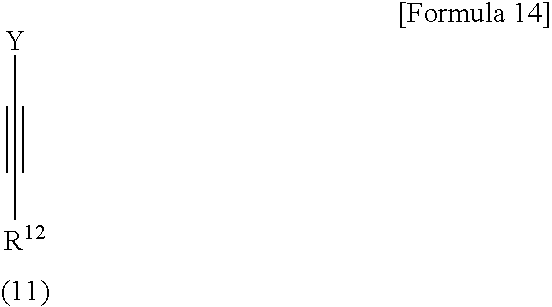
[Y]C#C[R12]
